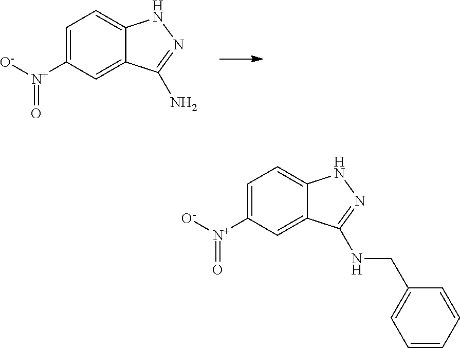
C1=C([N+]([O-])=O)C=C2C(=C1)NN=C2N.C1=C([N+]([O-])=O)C=C2C(=C1)NN=C2NCC1=CC=CC=C1
